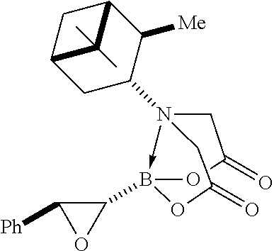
N12(C3CC4CC(C3[Me])C4(C)C)->B(C3C([Ph])O3)(OC(=O)C1)OC(=O)C2
